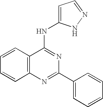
C12=C(N=C(C3=CC=CC=C3)N=C1NC1=CC=NN1)C=CC=C2
